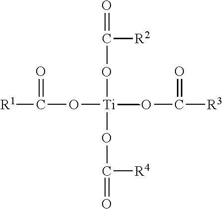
O([Ti](OC([R3])=O)(C)(OC(=O)[R4])OC(=O)[R2])C([R1])=O
